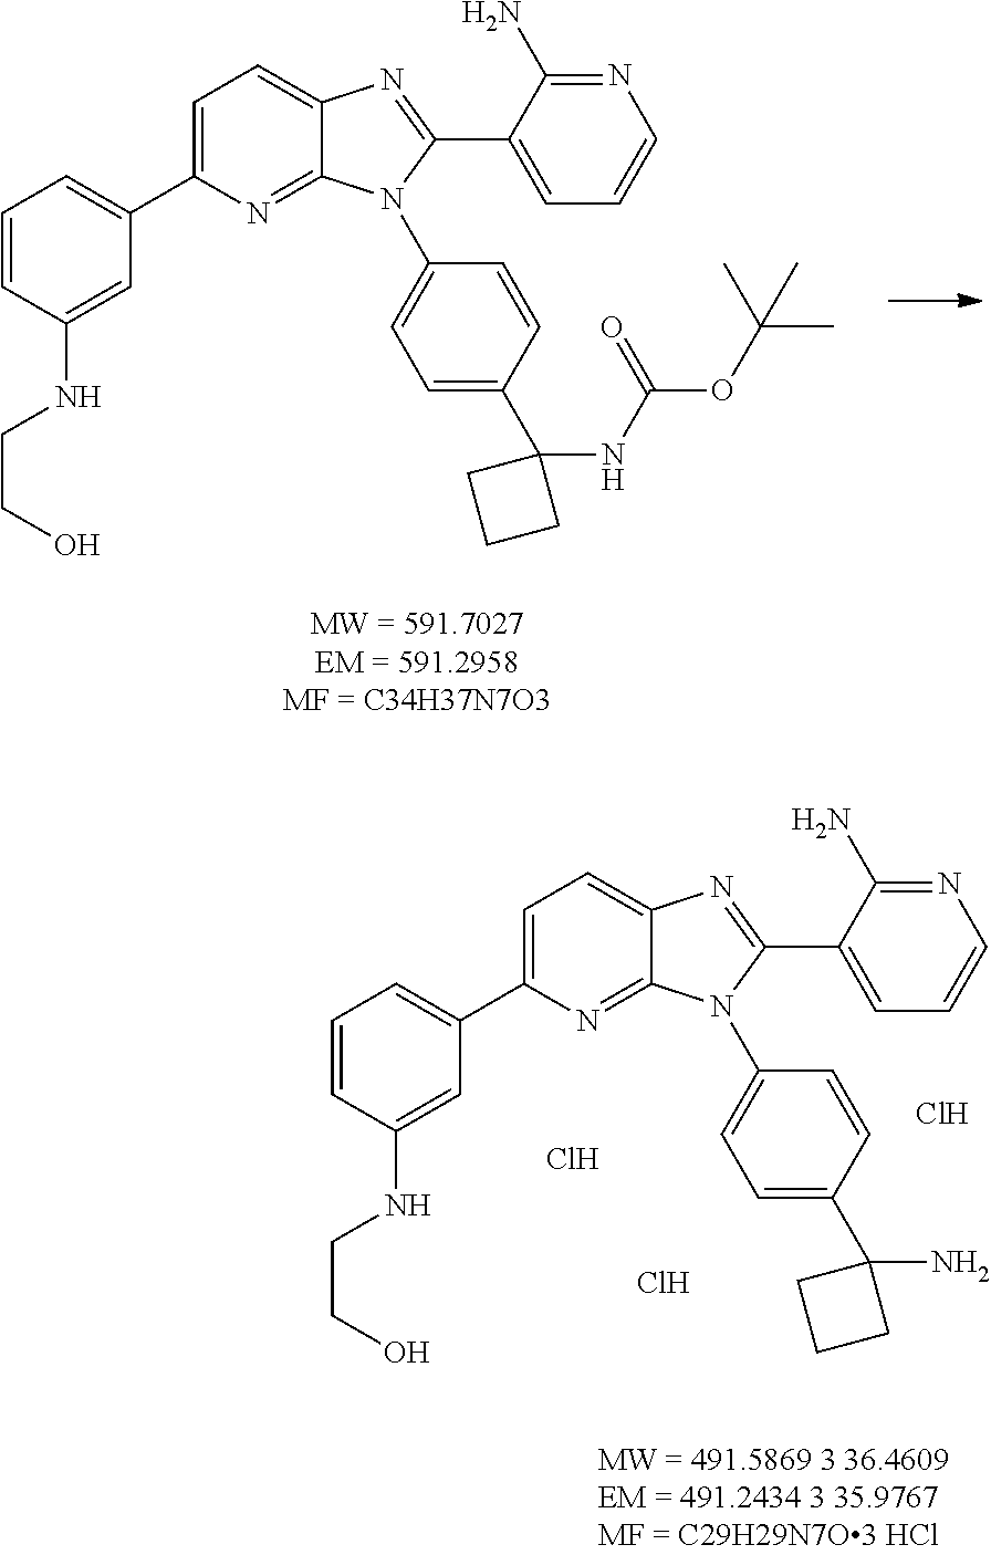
C1=C(C2=CC=CC(NCCO)=C2)N=C2C(=C1)N=C(C1=CC=CN=C1N)N2C1=CC=C(C2(NC(OC(C)(C)C)=O)CCC2)C=C1.C1=C(C2=CC=CC(NCCO)=C2)N=C2C(=C1)N=C(C1=CC=CN=C1N)N2C1=CC=C(C2(N)CCC2)C=C1.Cl.Cl.Cl
